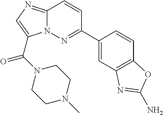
C12=NC=C(C(=O)N3CCN(C)CC3)N1N=C(C1=CC3=C(C=C1)OC(N)=N3)C=C2
